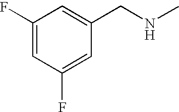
C1(F)=CC(F)=CC(CNC)=C1
